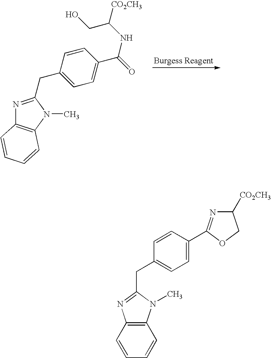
N1=C(CC2=CC=C(C(=O)NC(CO)[CO2CH3])C=C2)N(C)C2=C1C=CC=C2.C1=CC(C2=NC([CO2CH3])CO2)=CC=C1CC1=NC2=C(N1C)C=CC=C2
